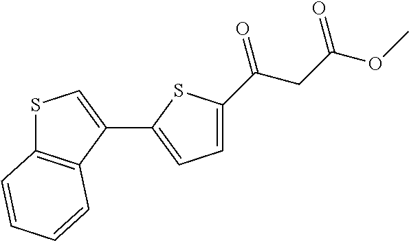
S1C2=C(C(C3=CC=C(C(CC(OC)=O)=O)S3)=C1)C=CC=C2
